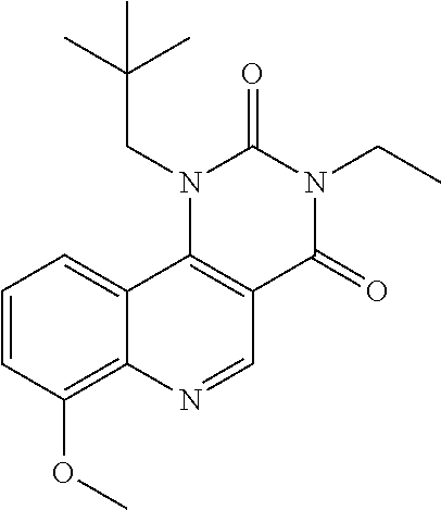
C1=CC(OC)=C2C(=C1)C1=C(C=N2)C(=O)N(CC)C(=O)N1CC(C)(C)C
